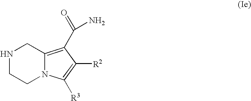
N1CCN2C(=C(C(N)=O)C([R2])=C2[R3])C1
